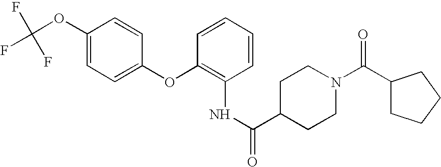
C1(OC(F)(F)F)=CC=C(OC2=C(NC(C3CCN(C(C4CCCC4)=O)CC3)=O)C=CC=C2)C=C1
